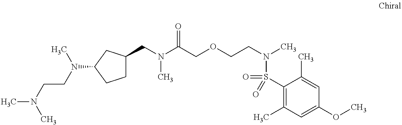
N(C(COCCN(C)S(=O)(C1=C(C)C=C(OC)C=C1C)=O)=O)(C)CC1CCC(N(CCN(C)C)C)C1
